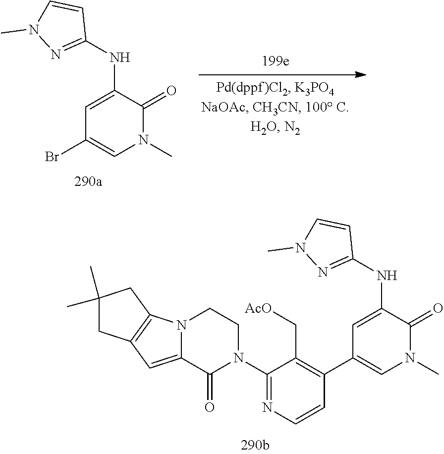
C1(Br)=CN(C)C(=O)C(NC2=NN(C)C=C2)=C1.C1(N2CCN3C(=CC4=C3CC(C)(C)C4)C2=O)=NC=CC(C2=CN(C)C(=O)C(NC3=NN(C)C=C3)=C2)=C1C[AcO]
